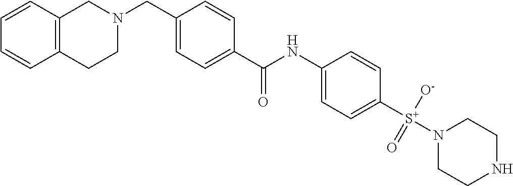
C1=CC2=C(C=C1)CCN(CC1=CC=C(C(NC3=CC=C([S+](N4CCNCC4)([O-])=O)C=C3)=O)C=C1)C2
